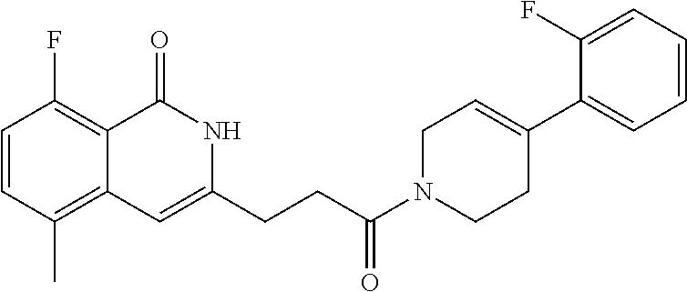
C1=CC(C)=C2C(=C1F)C(=O)NC(CCC(N1CCC(C3=CC=CC=C3F)=CC1)=O)=C2
